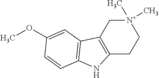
[N+]1(C)(C)CC2=C(CC1)NC1=C2C=C(OC)C=C1
